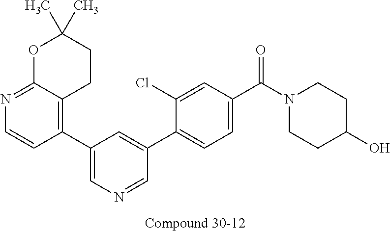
C1(C2=CN=CC(C3=CC=C(C(N4CCC(O)CC4)=O)C=C3Cl)=C2)=C2C(=NC=C1)OC(C)(C)CC2
